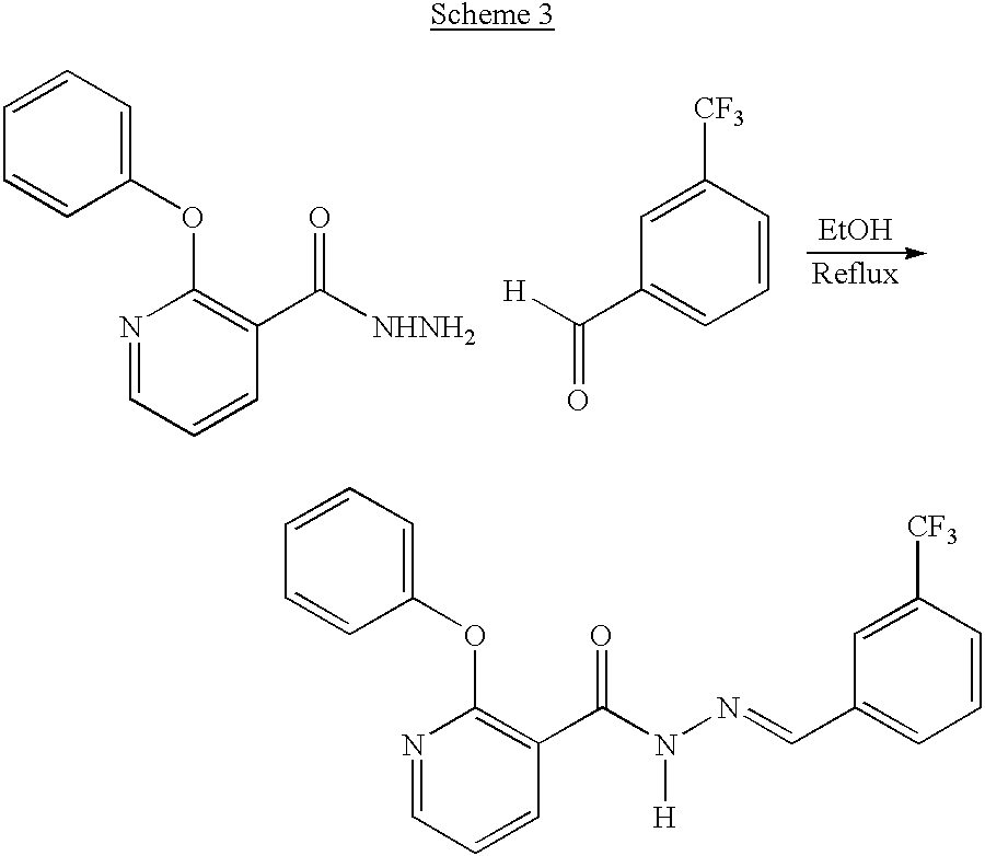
C1=CC=C(OC2=C(C([NHNH2])=O)C=CC=N2)C=C1.[H]C(C1=CC=CC([CF3])=C1)=O.[EtOH].C1=CC=C(OC2=C(C(=O)N(N=CC3=CC=CC([CF3])=C3)[H])C=CC=N2)C=C1
